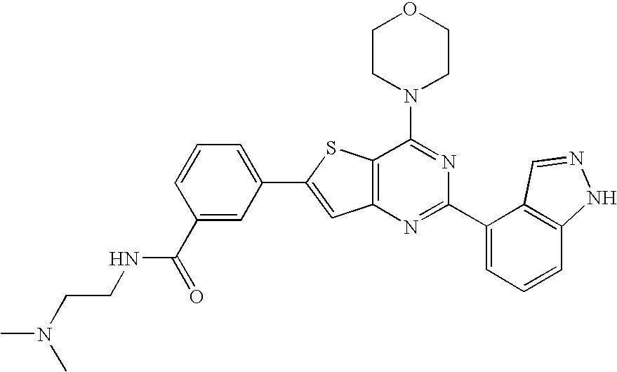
C1CN(C2=NC(C3=CC=CC4=C3C=NN4)=NC3=C2SC(C2=CC=CC(C(NCCN(C)C)=O)=C2)=C3)CCO1
